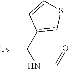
C1(C(NC=O)[Ts])=CSC=C1
